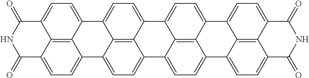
C1(=O)NC(=O)C2=CC=C3C4=CC=C5C6=CC=C7C8=CC=C9C(=O)NC(=O)C%10=CC=C(C8=C%109)C8=CC=C(C6=C87)C6=CC=C(C4=C65)C4=CC=C1C2=C43
